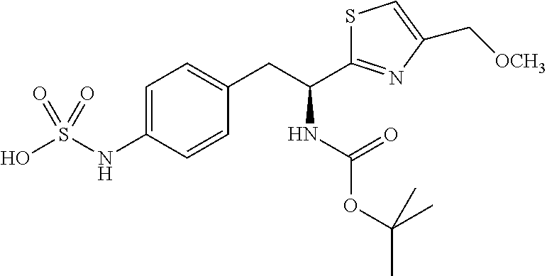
OS(NC1=CC=C(CC(C2=NC(C[OCH3])=CS2)NC(=O)OC(C)(C)C)C=C1)(=O)=O
